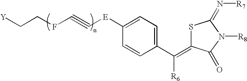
[Y]CCFC#C[E]C1=CC=C(C([R6])=C2SC(=N[R7])N([R8])C2=O)C=C1
